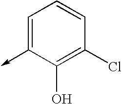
C1=C(->C)C(O)=C(Cl)C=C1
